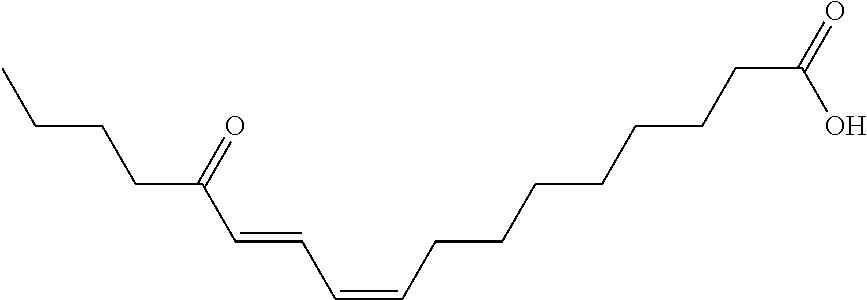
CCCCC(C=CC=CCCCCCCCC(=O)O)=O
